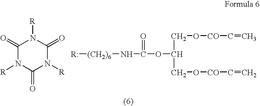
C1(=O)N([R])C(=O)N([R])C(=O)N1[R].[R:][(CH2)6]NC(OC(CO[CO]C=C)CO[CO]C=C)=O
